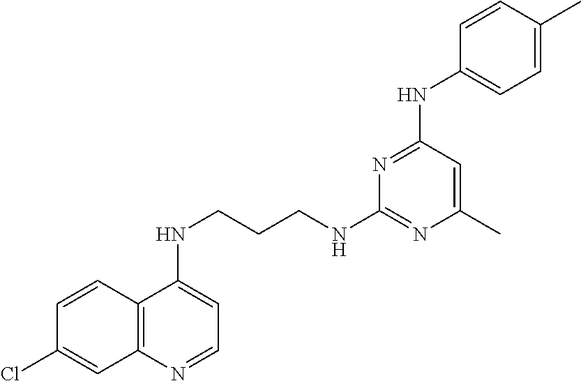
C12=C(N=CC=C1NCCCNC1=NC(C)=CC(NC3=CC=C(C)C=C3)=N1)C=C(Cl)C=C2
